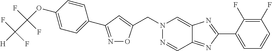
C(N1N=CC2=NC(C3=CC=CC(F)=C3F)=NC2=C1)C1=CC(C2=CC=C(OC(C([H])(F)F)(F)F)C=C2)=NO1
